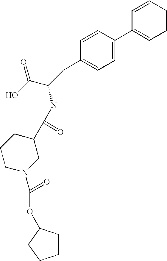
C1=CC=CC=C1C1=CC=C(CC(C(O)=O)NC(C2CCCN(C(=O)OC3CCCC3)C2)=O)C=C1
